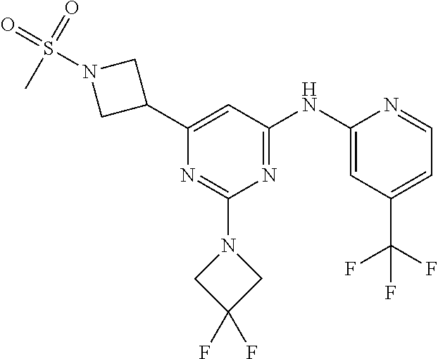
N1=C(N2CC(F)(F)C2)N=C(NC2=CC(C(F)(F)F)=CC=N2)C=C1C1CN(S(=O)(C)=O)C1
